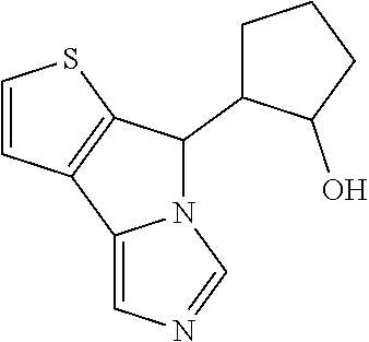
N12C(C3C(O)CCC3)C3=C(C1=CN=C2)C=CS3
